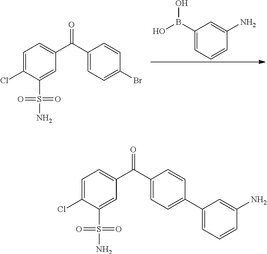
C1=C(Cl)C(S(N)(=O)=O)=CC(C(C2=CC=C(C3=CC=CC(N)=C3)C=C2)=O)=C1.C1=C(Cl)C(S(N)(=O)=O)=CC(C(C2=CC=C(Br)C=C2)=O)=C1.C1(B(O)O)=CC=CC(N)=C1
